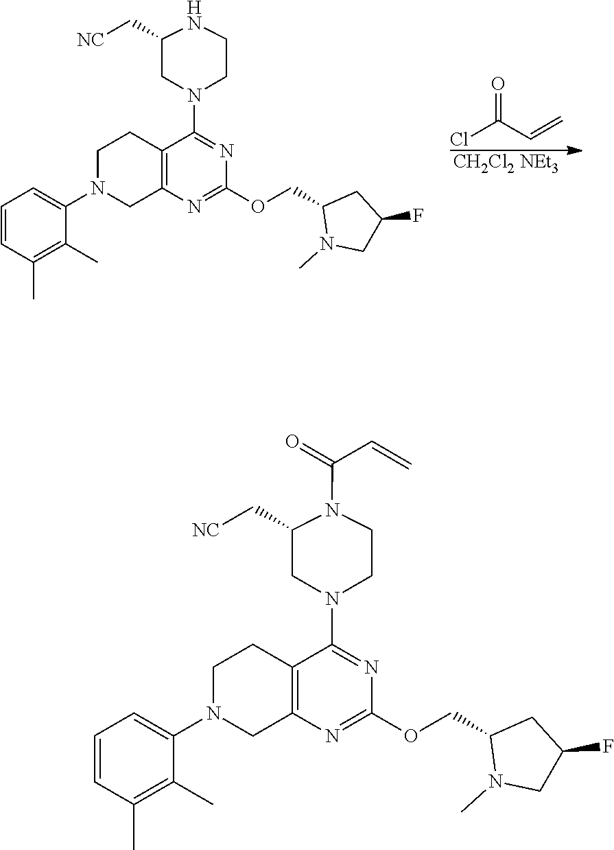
N1(C2=CC=CC(C)=C2C)CC2=C(CC1)C(N1CCN(C(=O)C=C)C(C[NC])C1)=NC(OCC1N(C)CC(F)C1)=N2.N1(C2=CC=CC(C)=C2C)CC2=C(CC1)C(N1CCNC(C[NC])C1)=NC(OCC1N(C)CC(F)C1)=N2.[CH2Cl2 NEt3].ClC(C=C)=O
